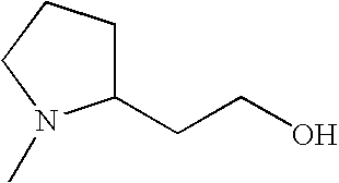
C1(CCO)CCCN1C
